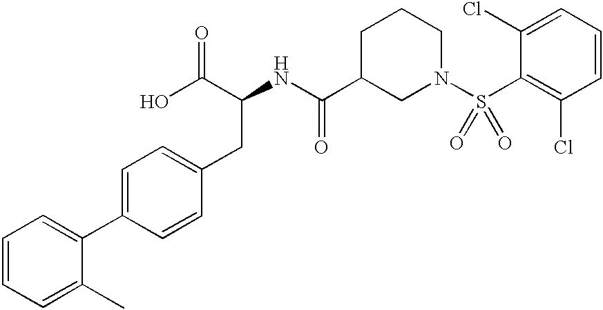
C1=CC=C(C)C(C2=CC=C(CC(C(O)=O)NC(C3CN(S(C4=C(Cl)C=CC=C4Cl)(=O)=O)CCC3)=O)C=C2)=C1
